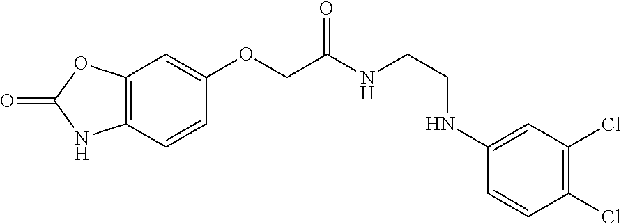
C12=C(C=CC(OCC(NCCNC3=CC(Cl)=C(Cl)C=C3)=O)=C1)NC(=O)O2
